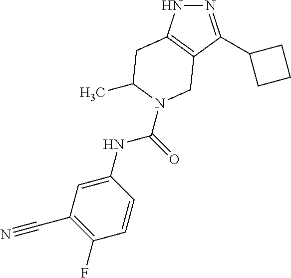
N1=C(C2CCC2)C2=C(N1)CC(C)N(C(NC1=CC(C#N)=C(F)C=C1)=O)C2
